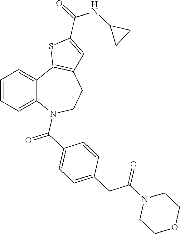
C1=CC=C2C(=C1)C1=C(CCN2C(C2=CC=C(CC(N3CCOCC3)=O)C=C2)=O)C=C(C(NC2CC2)=O)S1
